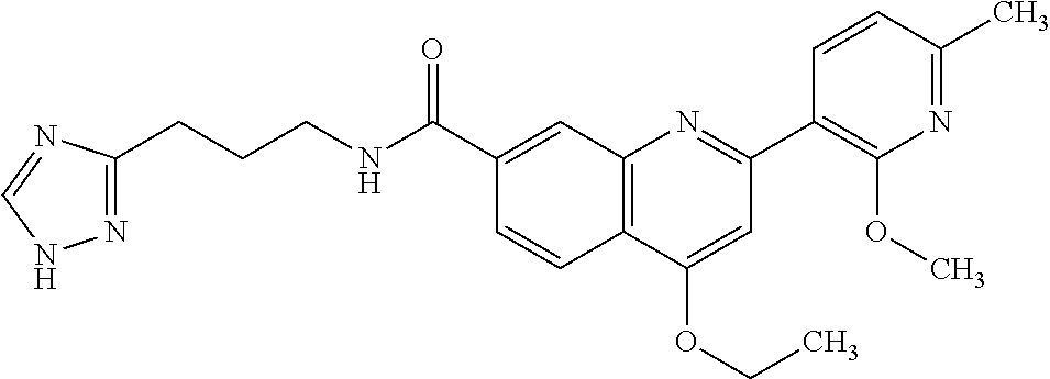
C1(C(NCCCC2=NNC=N2)=O)=CC2=C(C=C1)C(OCC)=CC(C1=C(OC)N=C(C)C=C1)=N2
